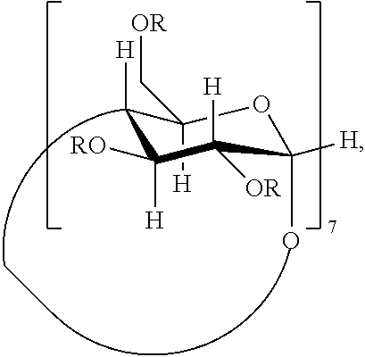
C1([H])(C[OR])C([H])C([H])([RO])C([H])([OR])C([H])(O)O1
